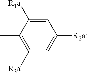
C1([R2a])=CC([R3a])=C(C)C([R1a])=C1
